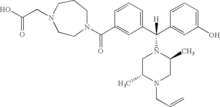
C1=CC=C(C(N2CC(C)N(CC=C)CC2C)(C2=CC(O)=CC=C2)[H])C=C1C(N1CCN(CC(O)=O)CCC1)=O
